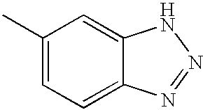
C1(C)=CC=C2C(=C1)NN=N2
